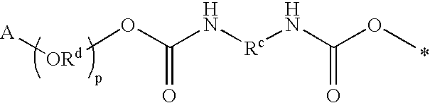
C(N[Rc]NC(OC)=O)(=O)O[ORd][A]
